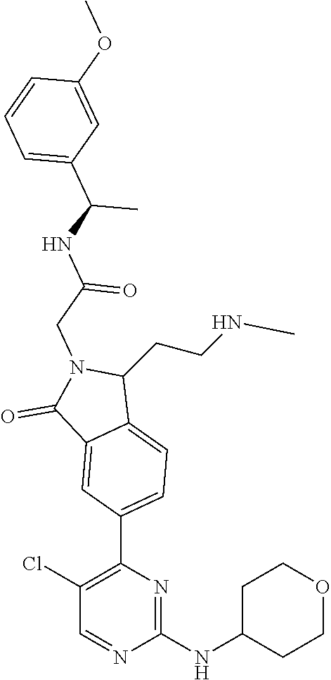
C1(=O)C2=CC(C3=C(Cl)C=NC(NC4CCOCC4)=N3)=CC=C2C(CCNC)N1CC(NC(C1=CC=CC(OC)=C1)C)=O
